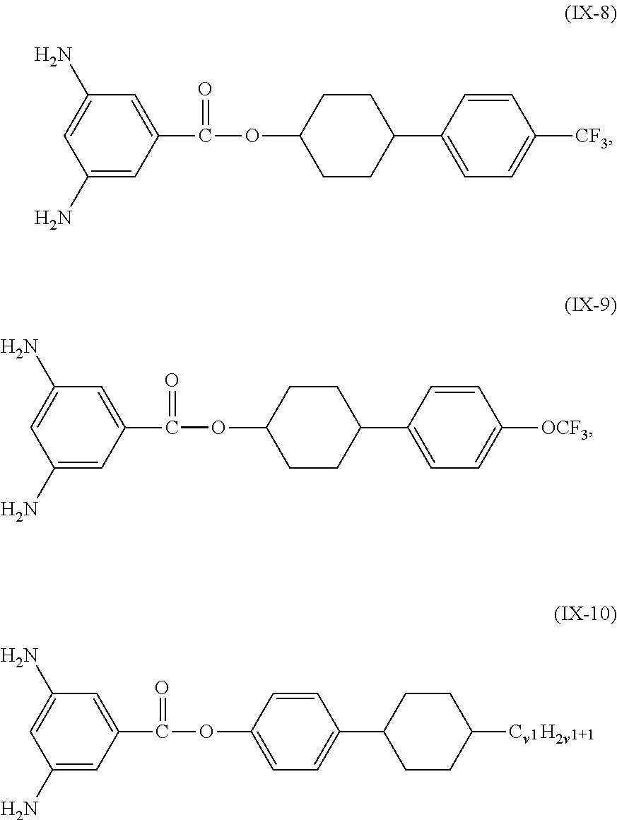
C1(N)=CC(C(OC2=CC=C(C3CCC([Cv])CC3)C=C2)=O)=CC(N)=C1.[H2v].C1(N)=CC(C(OC2CCC(C3=CC=C([CF3])C=C3)CC2)=O)=CC(N)=C1.C1(N)=CC(C(OC2CCC(C3=CC=C([OCF3])C=C3)CC2)=O)=CC(N)=C1
